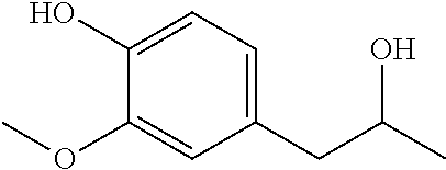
C1(CC(C)O)=CC=C(O)C(OC)=C1
